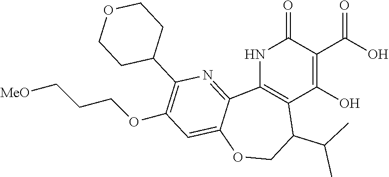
N1C2=C(C(O)=C(C(O)=O)C1=O)C(C(C)C)COC1=CC(OCCC[MeO])=C(C3CCOCC3)N=C21
